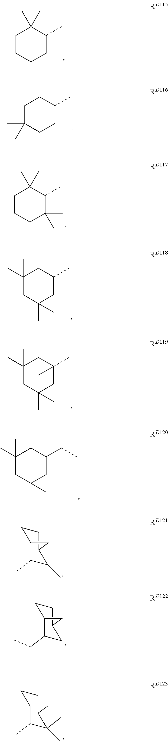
C1CCCC(C)C1(C)C.C1C(C)(C)CCC(C)C1.C1CCC(C)(C)C(C)C1(C)C.C1(C)(C)CC(C)(C)CC(C)C1.C1(C)(C)CC(C)(C)CC(C)(C)C1.C1(C)(C)CC(C)(C)CC(CC)C1.C1(C)C(C)C2CCC1C2.C1(CC)CC2CCC1C2.C1(C)C(C)(C)C2CCC1C2
